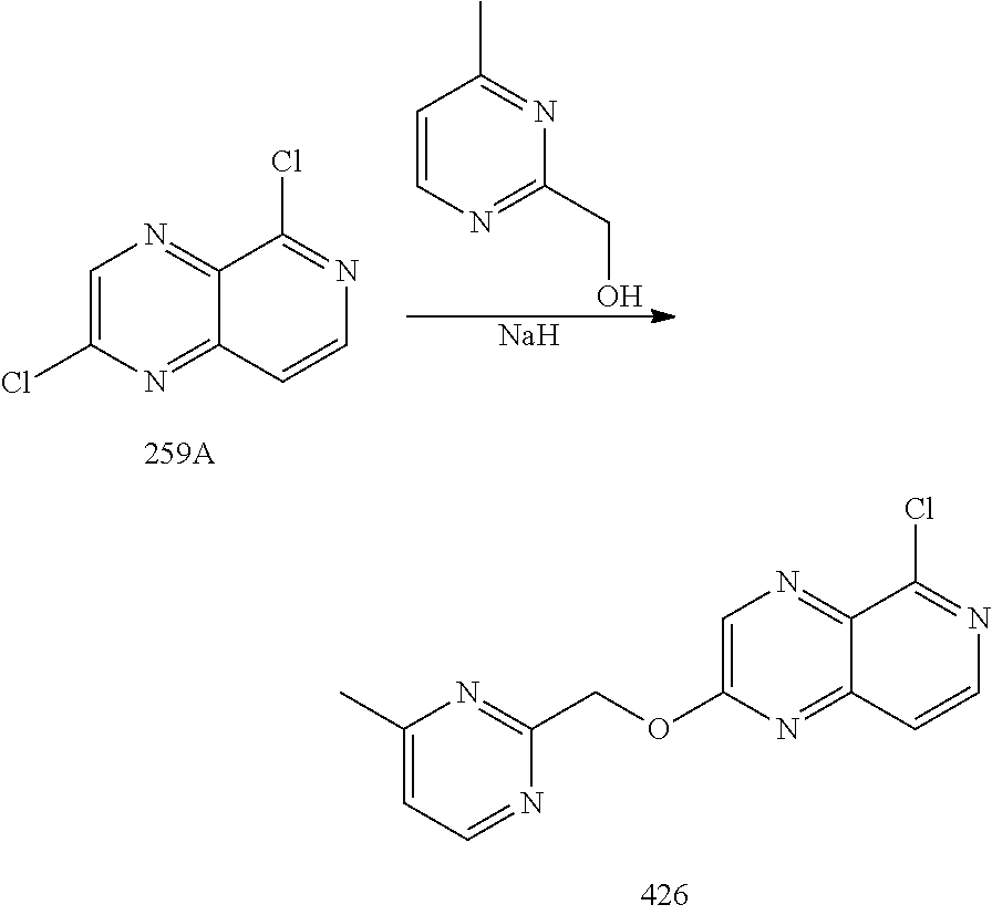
C1=C(Cl)N=C2C(=N1)C(Cl)=NC=C2.[Na].C1=CN=C(CO)N=C1C.C1=C(OCC2=NC(C)=CC=N2)N=C2C(=N1)C(Cl)=NC=C2
